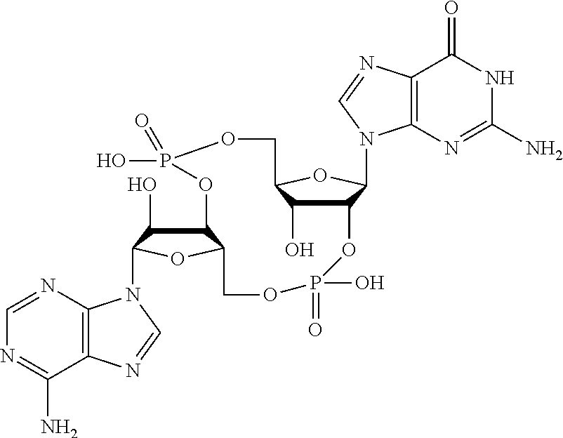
C12C(O)C(OC1N1C3=C(C(=O)NC(N)=N3)N=C1)COP(O)(=O)OC1C(O)C(N3C4=C(C(N)=NC=N4)N=C3)OC1COP(=O)(O)O2
